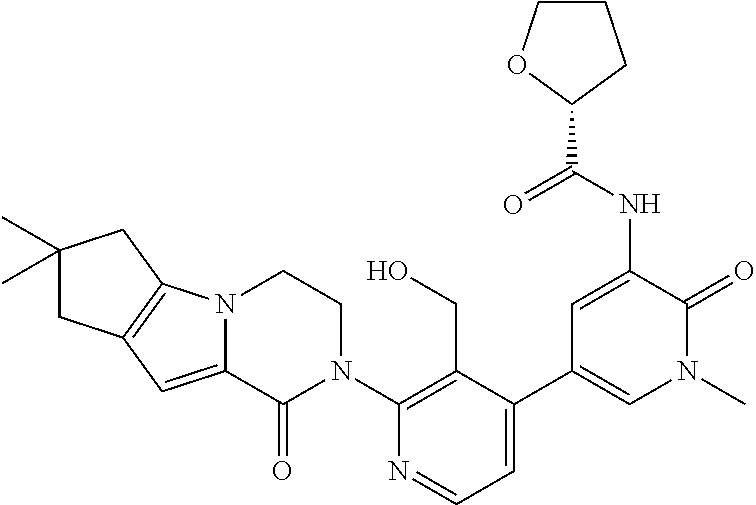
N12C(=CC3=C1CC(C)(C)C3)C(=O)N(C1=C(CO)C(C3=CN(C)C(=O)C(NC(C4CCCO4)=O)=C3)=CC=N1)CC2
